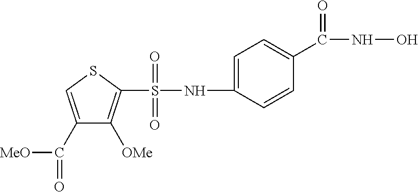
C1(C(=O)[MeO])=CSC(S(=O)(=O)NC2=CC=C(C(NO)=O)C=C2)=C1[OMe]
